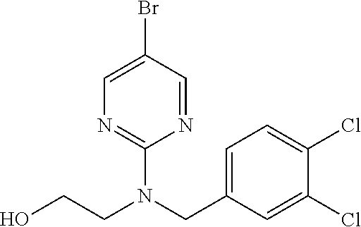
N1=CC(Br)=CN=C1N(CC1=CC=C(Cl)C(Cl)=C1)CCO
